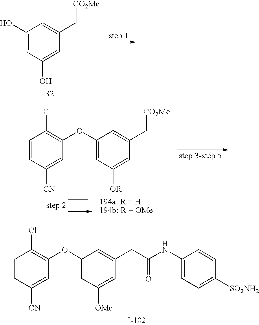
C1(O)=CC(O)=CC(C[CO2Me])=C1.C1(OC2=C(Cl)C=CC([CN])=C2)=CC([OR])=CC(C[CO2Me])=C1.C1(OC2=C(Cl)C=CC([CN])=C2)=CC([OMe])=CC(CC(NC2=CC=C([SO2NH2])C=C2)=O)=C1
